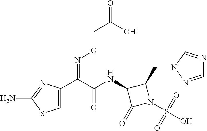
C1=C(C(C(NC2C(=O)N(S(O)(=O)=O)C2CN2N=CN=C2)=O)=NOCC(=O)O)N=C(N)S1
